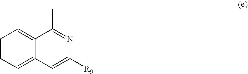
C1=CC=C2C(=C1)C(C)=NC([R9])=C2
